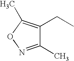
C1(C)=NOC(C)=C1CC
